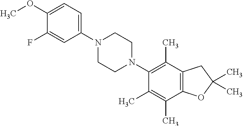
C1(OC)=CC=C(N2CCN(C3=C(C)C4=C(C(C)=C3C)OC(C)(C)C4)CC2)C=C1F
